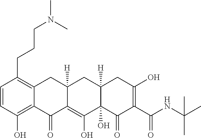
C1=CC(O)=C2C(=C1CCCN(C)C)CC1([H])C(=C(O)C3(O)C([H])(C1)CC(O)=C(C(NC(C)(C)C)=O)C3=O)C2=O
